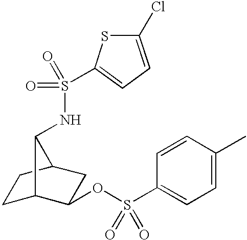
C1C2C(OS(C3=CC=C(C)C=C3)(=O)=O)CC(C1)C2NS(C1=CC=C(Cl)S1)(=O)=O
